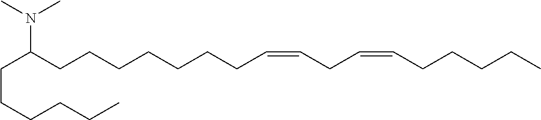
N(C(CCCCCCCC=CCC=CCCCCC)CCCCCC)(C)C
